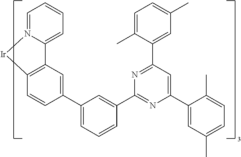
C12=CC=CC=N1[Ir]C1=C2C=C(C2=CC=CC(C3=NC(C4=CC(C)=CC=C4C)=CC(C4=CC(C)=CC=C4C)=N3)=C2)C=C1
